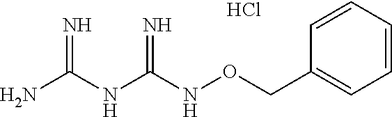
N(C(NC(N)=N)=N)OCC1=CC=CC=C1.Cl
